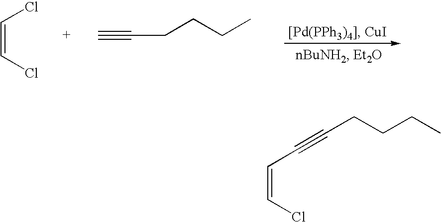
C(=CCl)Cl.C#CCCCC.C(=CC#CCCCC)Cl
